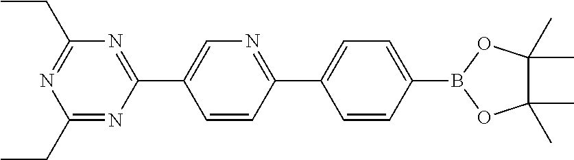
C1(CC)=NC(C2=CN=C(C3=CC=C(B4OC(C)(C)C(C)(C)O4)C=C3)C=C2)=NC(CC)=N1
